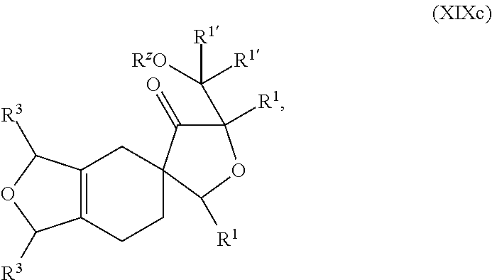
C12=C(CCC3(C1)C(=O)C([R1])(C([RzO])([R1])[R1])OC3[R1])C([R3])OC2[R3]
